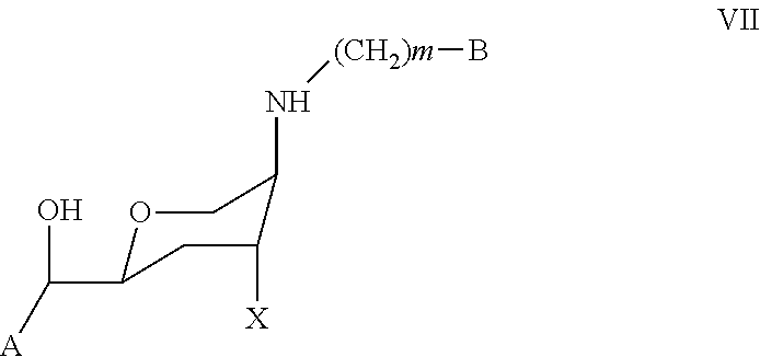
N([(CH2)m]B)C1C([X])CC(C([A])O)OC1
